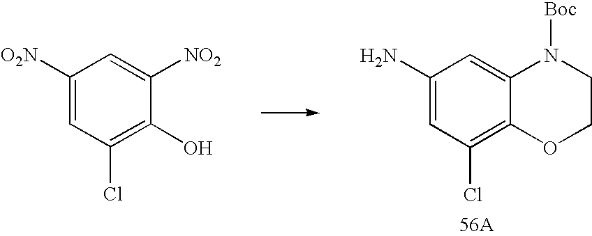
C1=C(N)C=C2C(=C1Cl)OCCN2[Boc].[56A].C1=C([O2N])C=C([NO2])C(O)=C1Cl
